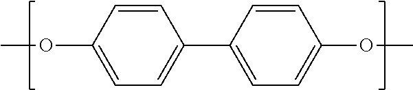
C1=CC(OC)=CC=C1C1=CC=C(OC)C=C1
